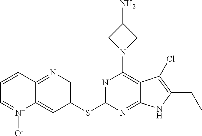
N1=C(SC2=CN=C3C(=C2)[N+]([O-])=CC=C3)N=C2C(=C1N1CC(N)C1)C(Cl)=C(CC)N2
